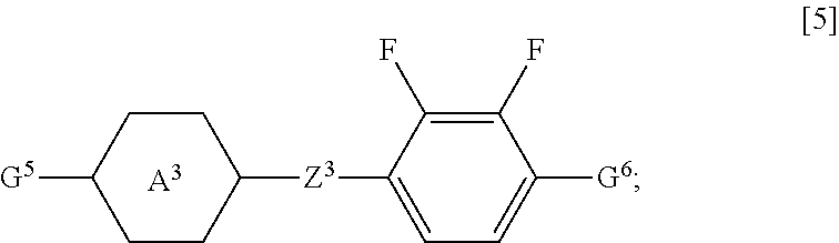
C1CC([Z3]C2=CC=C([G6])C(F)=C2F)CCC1[G5].[A3]
